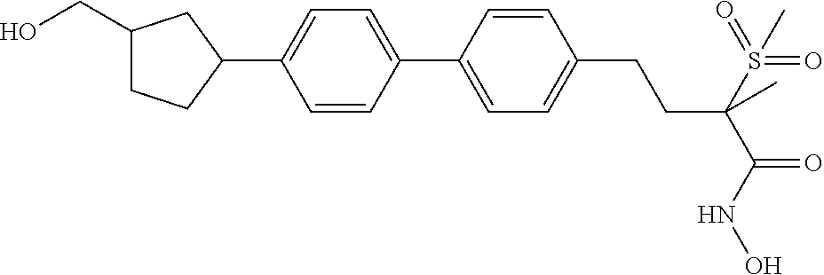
C1(C2=CC=C(C3CC(CO)CC3)C=C2)=CC=C(CCC(C(=O)NO)(S(=O)(=O)C)C)C=C1
